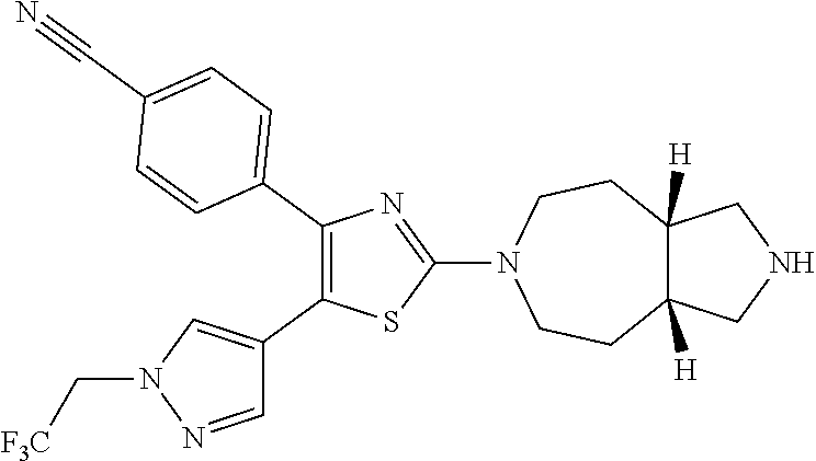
C1(C2=CC=C(C#N)C=C2)=C(C2=CN(C[F3C])N=C2)SC(N2CCC3([H])C([H])(CC2)CNC3)=N1
